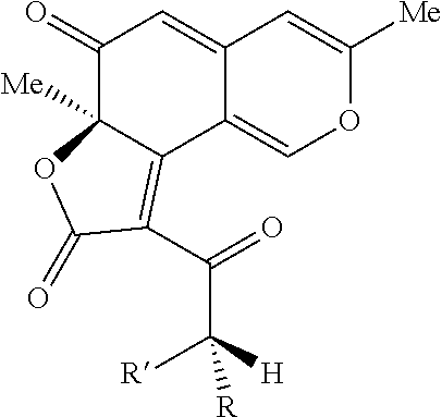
C1(=O)C2([Me])C(=C(C(=O)C([H])([R])[R])C(=O)O2)C2=COC([Me])=CC2=C1
